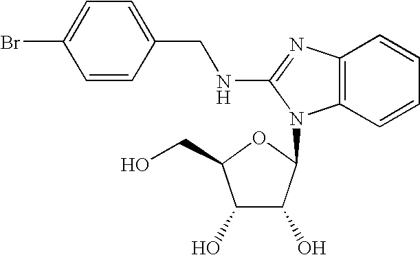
BrC1=CC=C(CNC2=NC3=C(C=CC=C3)N2C2C(O)C(O)C(CO)O2)C=C1
